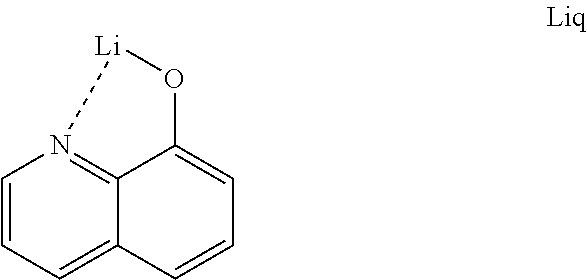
C1=CC=C2C3=N1[Li]OC3=CC=C2
